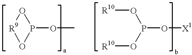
P1(OC)O[R9]O1.P(O[X1])(O[R10])O[R10]
